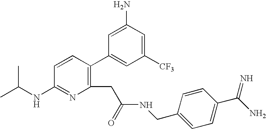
CC(NC1=NC(CC(=O)NCC2=CC=C(C(=N)N)C=C2)=C(C2=CC([CF3])=CC(N)=C2)C=C1)C
